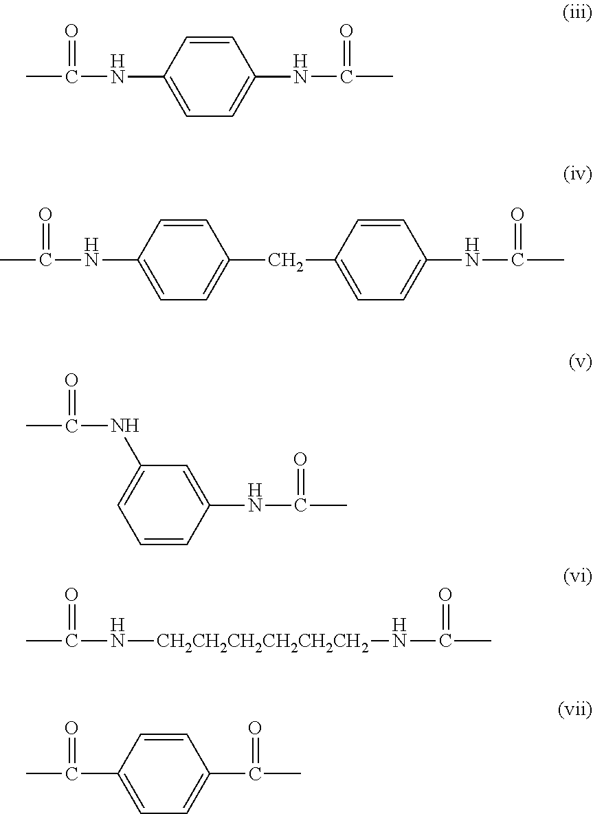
CC(=O)NC1=CC=C(NC(=O)C)C=C1.CC(=O)NC1=CC=C(CC2=CC=C(NC(C)=O)C=C2)C=C1.C1(NC(=O)C)=CC=CC(NC(=O)C)=C1.CC(=O)N[CH2CH2CH2CH2CH2CH2]NC(=O)C.C1(C(=O)C)=CC=C(C(C)=O)C=C1
